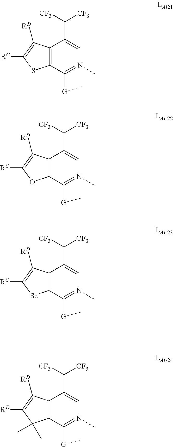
C12=C(C([G]C)=N(C)C=C1C([CF3])[CF3])SC([RC])=C2[RD].C12=C(C([G]C)=N(C)C=C1C([CF3])[CF3])OC([RC])=C2[RD].C12=C(C([G]C)=N(C)C=C1C([CF3])[CF3])[Se]C([RC])=C2[RD].C12=C(C([G]C)=N(C)C=C1C([CF3])[CF3])C(C)(C)C([RD])=C2[RD]
